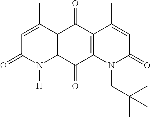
C1=C(C)C2=C(N([H])C1=O)C(=O)C1=C(C2=O)C(C)=CC(=O)N1CC(C)(C)C
